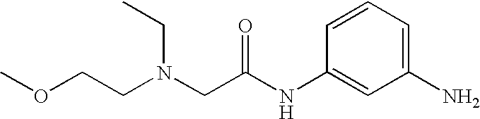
C1=CC=C(N)C=C1NC(CN(CCOC)CC)=O
